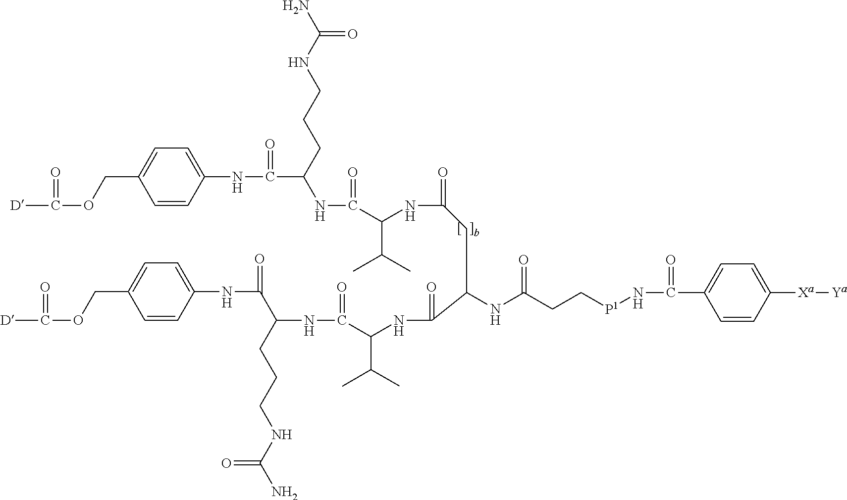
C1=CC(NC(=O)C(CCCNC(N)=O)NC(=O)C(NC(=O)CC(NC(CC[P1]NC(=O)C2=CC=C([Xa][Ya])C=C2)=O)C(=O)NC(C(=O)NC(CCCNC(N)=O)C(NC2=CC=C(COC(=O)[D])C=C2)=O)C(C)C)C(C)C)=CC=C1COC(=O)[D]
